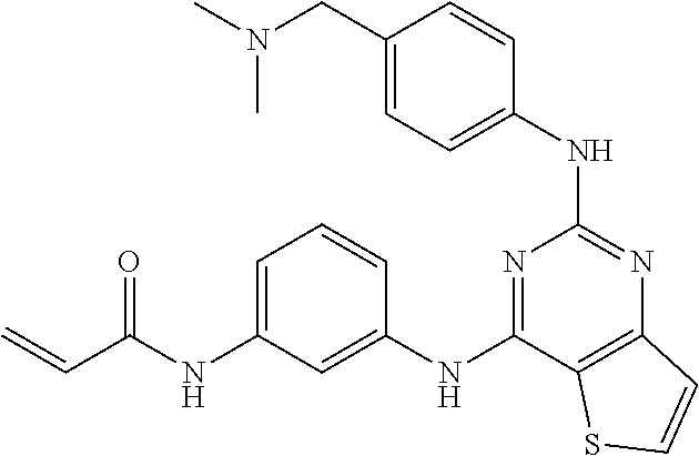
C=CC(NC1=CC=CC(NC2=NC(NC3=CC=C(CN(C)C)C=C3)=NC3=C2SC=C3)=C1)=O
